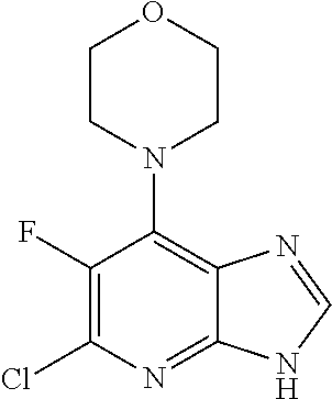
C1(F)=C(Cl)N=C2C(=C1N1CCOCC1)N=CN2
